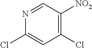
N1=CC([NO2])=C(Cl)C=C1Cl
